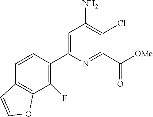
C1(C2=C(F)C3=C(C=C2)C=CO3)=CC(N)=C(Cl)C(C(=O)[OMe])=N1
